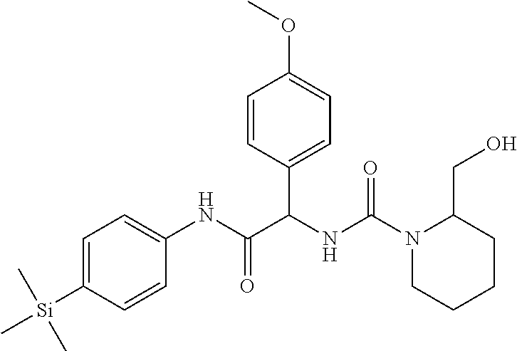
N1(C(NC(C(NC2=CC=C([Si](C)(C)C)C=C2)=O)C2=CC=C(OC)C=C2)=O)CCCCC1CO
